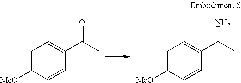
C1=C([MeO])C=CC(C(C)=O)=C1.C1=C([MeO])C=CC(C(C)N)=C1
